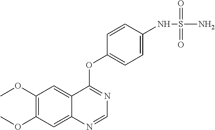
C1(OC)=C(OC)C=C2C(=C1)C(OC1=CC=C(NS(=O)(=O)N)C=C1)=NC=N2
